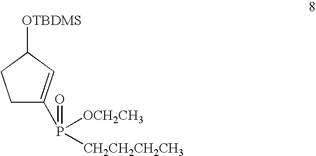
C1C(P(=O)([OCH2CH3])[CH2CH2CH2CH3])=CC([OTBDMS])C1
